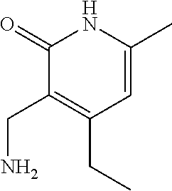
C1(=O)C(CN)=C(CC)C=C(C)N1
